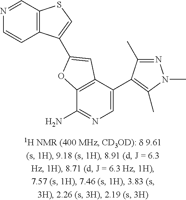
C12=C(C(C3=C(C)N(C)N=C3C)=CN=C1N)C=C(C1=CSC3=C1C=CN=C3)O2
